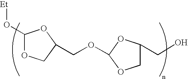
C1(O[Et])OCC(COC2OC(CO)CO2)O1
